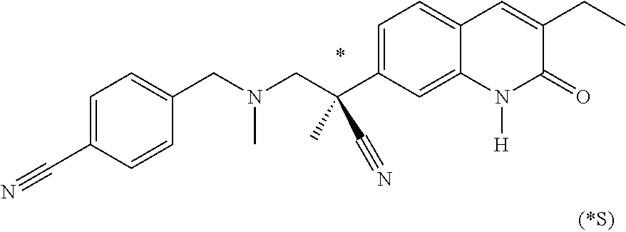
C1=C(C(CN(CC2=CC=C(C#N)C=C2)C)(C)C#N)C=C2C(=C1)C=C(CC)C(=O)N2[H]
